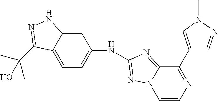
C1=C2C(=CC=C1NC1=NN3C(=N1)C(C1=CN(C)N=C1)=NC=C3)C(C(C)(C)O)=NN2
